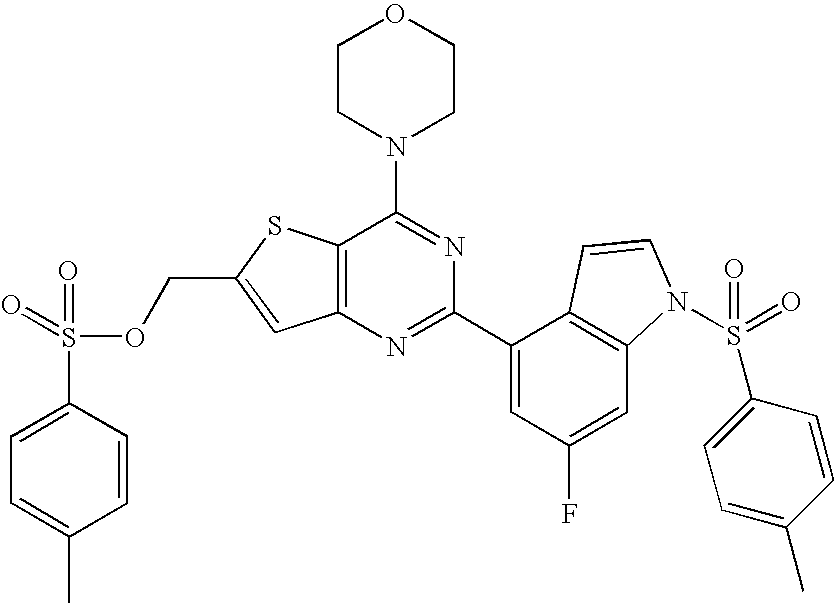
N1=C(N2CCOCC2)C2=C(N=C1C1=CC(F)=CC3=C1C=CN3S(=O)(=O)C1=CC=C(C)C=C1)C=C(COS(=O)(=O)C1=CC=C(C)C=C1)S2
